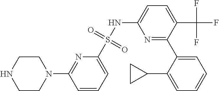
N1=C(C2=CC=CC=C2C2CC2)C(C(F)(F)F)=CC=C1NS(C1=CC=CC(N2CCNCC2)=N1)(=O)=O
